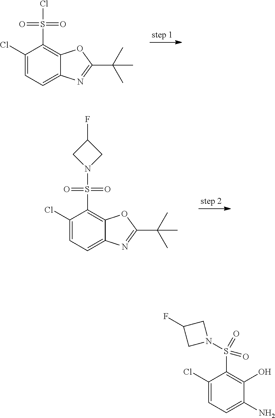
S(C1=C2C(=CC=C1Cl)N=C(C(C)(C)C)O2)(=O)(=O)Cl.S(C1=C2C(=CC=C1Cl)N=C(C(C)(C)C)O2)(=O)(=O)N1CC(F)C1.S(C1=C(O)C(N)=CC=C1Cl)(=O)(=O)N1CC(F)C1
